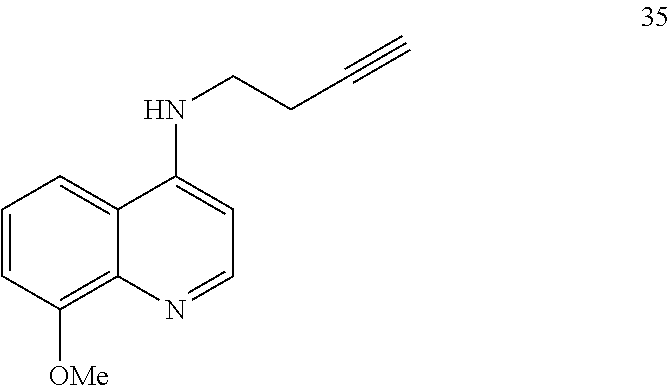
C1=CC([OMe])=C2C(=C1)C(NCCC#C)=CC=N2
